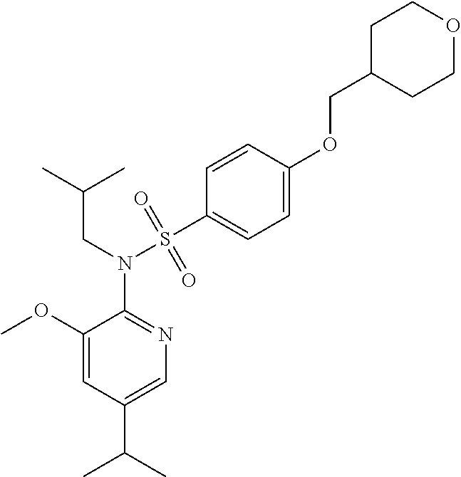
C(N(S(C1=CC=C(OCC2CCOCC2)C=C1)(=O)=O)C1=NC=C(C(C)C)C=C1OC)C(C)C
